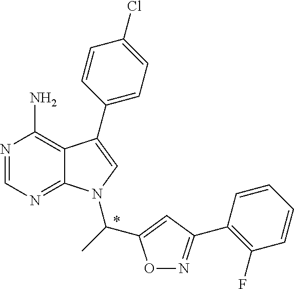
N1=CN=C2C(=C1N)C(C1=CC=C(Cl)C=C1)=CN2C(C)C1=CC(C2=C(F)C=CC=C2)=NO1
